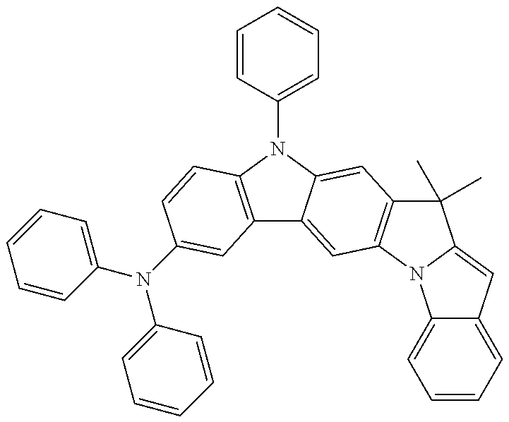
C12=C(N(C3=CC=CC=C3)C3=CC4=C(C=C13)N1C(=CC3=CC=CC=C13)C4(C)C)C=CC(N(C1=CC=CC=C1)C1=CC=CC=C1)=C2
